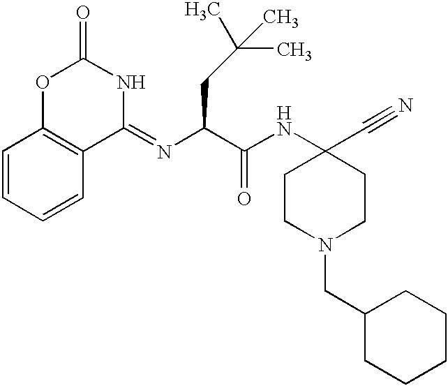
C1=CC=CC2=C1OC(=O)NC2=NC(CC(C)(C)C)C(NC1(C#N)CCN(CC2CCCCC2)CC1)=O
